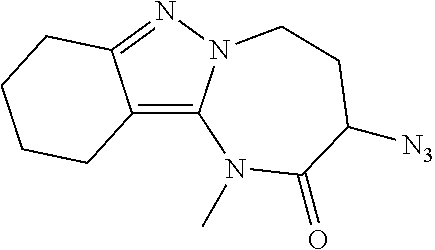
C12=C3N(N=C1CCCC2)CCC([N3])C(=O)N3C
